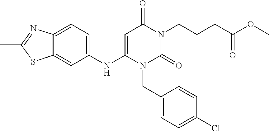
C1(NC2=CC(=O)N(CCCC(OC)=O)C(=O)N2CC2=CC=C(Cl)C=C2)=CC=C2C(=C1)SC(C)=N2
